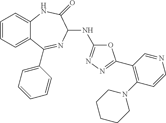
C1=CC=C2C(=C1)NC(=O)C(NC1=NN=C(C3=C(N4CCCCC4)C=CN=C3)O1)N=C2C1=CC=CC=C1
